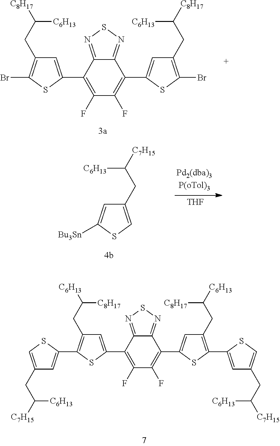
C1(CC([C8H17])[C6H13])=C(Br)SC(C2=C(F)C(F)=C(C3=CC(CC([C8H17])[C6H13])=C(Br)S3)C3=NSN=C23)=C1.C1(CC([C6H13])[C8H17])=C(C2=CC(CC([C7H15])[C6H13])=CS2)SC(C2=C(F)C(F)=C(C3=CC(CC([C6H13])[C8H17])=C(C4=CC(CC([C7H15])[C6H13])=CS4)S3)C3=NSN=C23)=C1.C1=C([Bu3Sn])SC=C1CC([C7H15])[C6H13].[THF]
